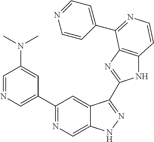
C1=NC=C(C2=NC=C3C(=C2)C(C2=NC4=C(N2)C=CN=C4C2=CC=NC=C2)=NN3)C=C1N(C)C
